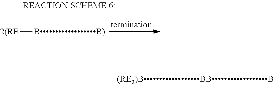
[2(RE][BB)]
